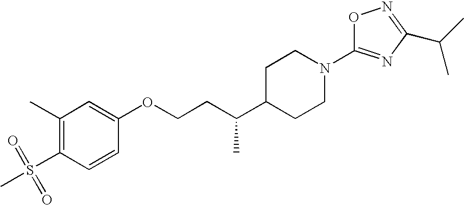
C1(C)=C(S(=O)(=O)C)C=CC(OCCC(C2CCN(C3=NC(C(C)C)=NO3)CC2)C)=C1
